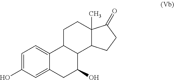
C1=C(O)C=C2C(=C1)C1C(C(O)C2)C2C(C)(CC1)C(=O)CC2
